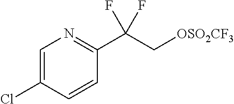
C1=C(Cl)C=CC(C(C[OSO2CF3])(F)F)=N1
